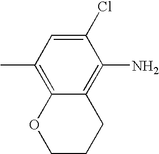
C12=C(C)C=C(Cl)C(N)=C1CCCO2
